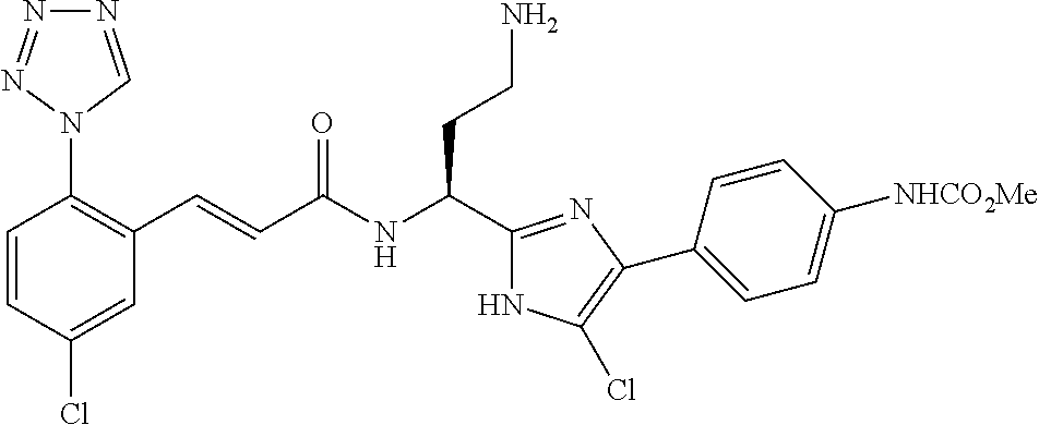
C1(Cl)=CC(C=CC(NC(CCN)C2=NC(C3=CC=C([NHCO2Me])C=C3)=C(Cl)N2)=O)=C(N2C=NN=N2)C=C1
